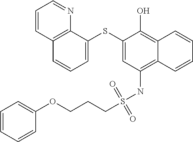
C12=C(NS(CCCOC3=CC=CC=C3)(=O)=O)C=C(SC3=CC=CC4=C3N=CC=C4)C(O)=C1C=CC=C2
